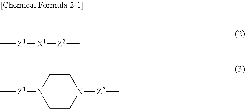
C[Z1][X1][Z2]C.C[Z1]N1CCN([Z2]C)CC1
